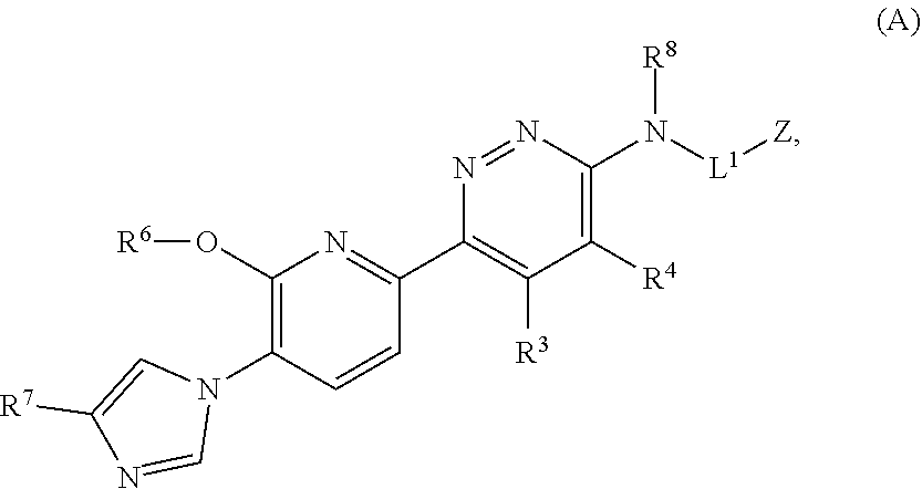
N1=NC(N([R8])[L1][Z])=C([R4])C([R3])=C1C1=NC(O[R6])=C(N2C=C([R7])N=C2)C=C1
